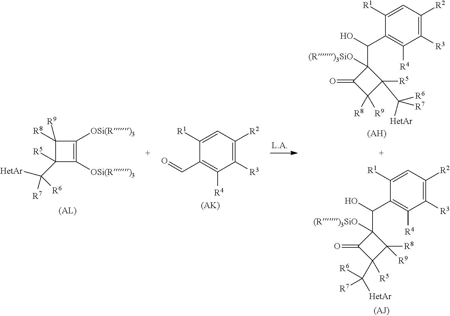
C1([R5])(C([HetAr])([R7])[R6])C([OSi(R)3])=C([OSi(R)3])C1([R8])[R9].C1([R1])=CC([R2])=C([R3])C([R4])=C1C=O.[(AK)].C1([R1])=CC([R2])=C([R3])C([R4])=C1C(O)C1([(R)3SiO])C(=O)C(C([HetAr])([R6])[R7])([R5])C1([R8])[R9].C1([R1])=CC([R2])=C([R3])C([R4])=C1C(O)C1([(R)3SiO])C(=O)C([R8])([R9])C1([R5])C([HetAr])([R6])[R7].[(AH)]
